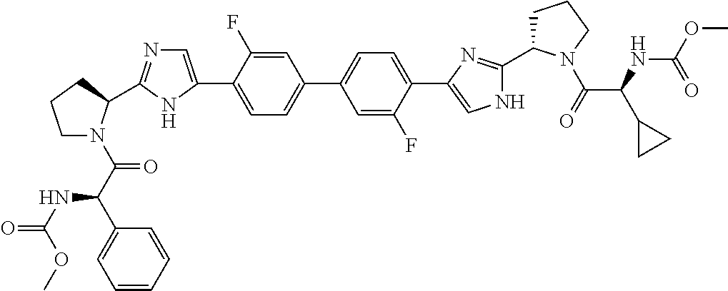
C1=C(F)C(C2=CN=C(C3N(C(C(NC(OC)=O)C4=CC=CC=C4)=O)CCC3)N2)=CC=C1C1=CC=C(C2=CNC(C3CCCN3C(=O)C(C3CC3)NC(OC)=O)=N2)C(F)=C1
